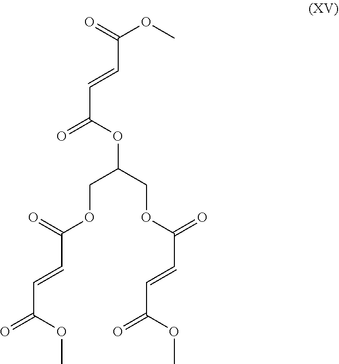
O(C(=O)C=CC(OCC(COC(C=CC(OC)=O)=O)OC(C=CC(OC)=O)=O)=O)C
